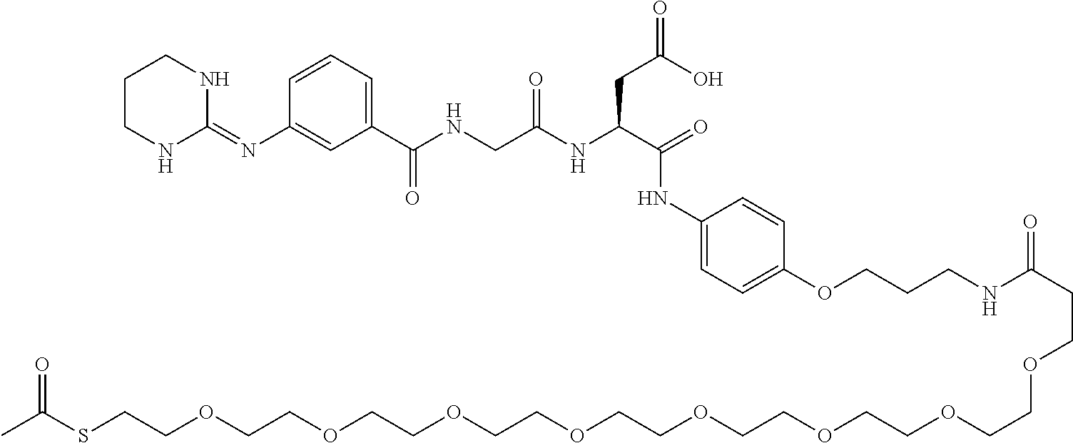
C1=CC=C(C(NCC(NC(C(NC2=CC=C(OCCCNC(CCOCCOCCOCCOCCOCCOCCOCCOCCSC(C)=O)=O)C=C2)=O)CC(O)=O)=O)=O)C=C1N=C1NCCCN1
